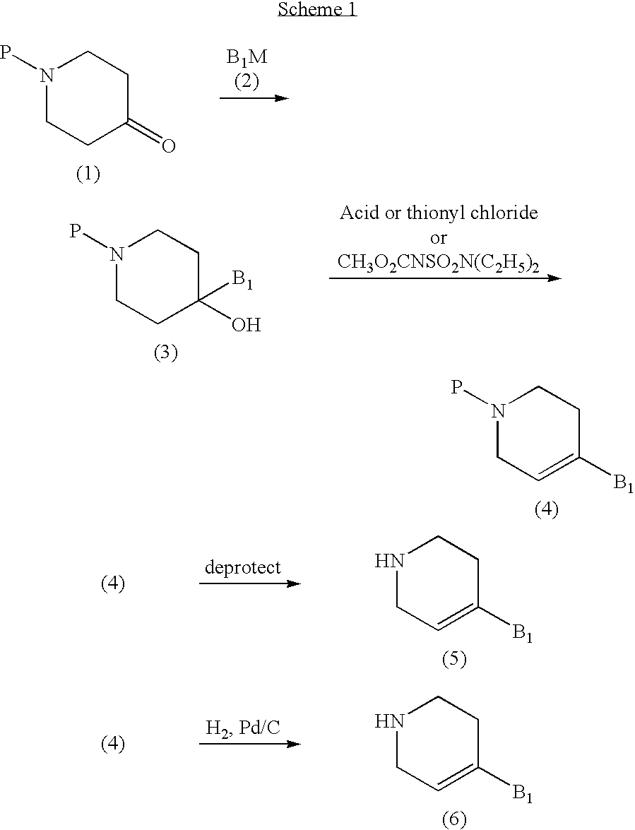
N1(P)CCC(=O)CC1.N1(P)CCC(O)([B1])CC1.N1(P)CC=C([B1])CC1.N1CC=C([B1])CC1.N1CC=C([B1])CC1
